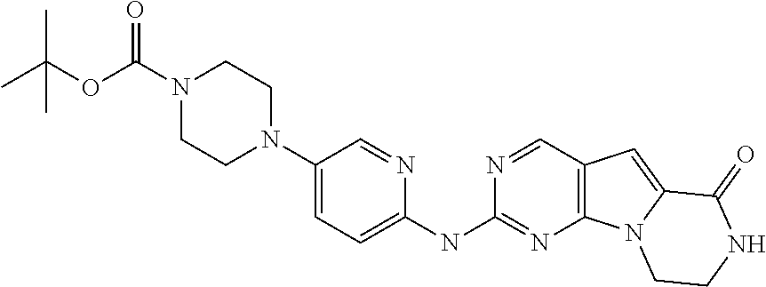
C12=C(C=NC(NC3=CC=C(N4CCN(C(OC(C)(C)C)=O)CC4)C=N3)=N1)C=C1N2CCNC1=O
